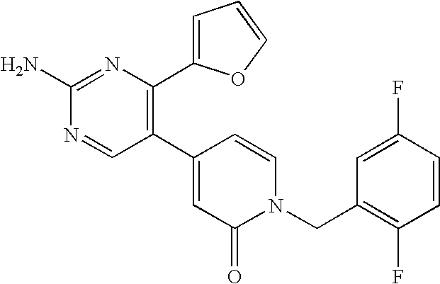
C1(C2=C(C3=CC=CO3)N=C(N)N=C2)=CC(=O)N(CC2=C(F)C=CC(F)=C2)C=C1
